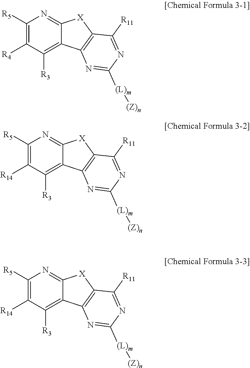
C1([R5])=C([R14])C([R3])=C2C(=N1)[X]C1=C2N=C([(L)m][(Z)n])N=C1[R11].C1([R5])=C([R4])C([R3])=C2C(=N1)[X]C1=C2N=C([(L)m][(Z)n])N=C1[R11].C1([R5])=C([R14])C([R3])=C2C(=N1)[X]C1=C2N=C([(L)m][(Z)n])N=C1[R11]
